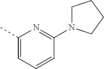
C1(C)=CC=CC(N2CCCC2)=N1
